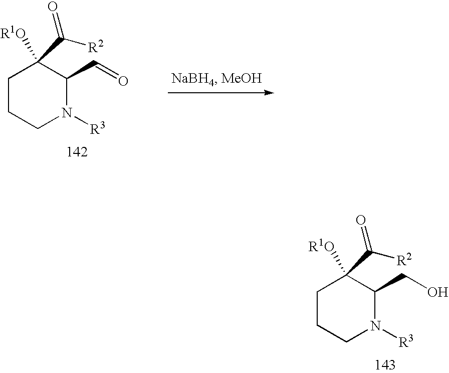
C1CCN([R3])C(CO)C1([R1O])C([R2])=O.C1CCN([R3])C(C=O)C1([R1O])C([R2])=O
